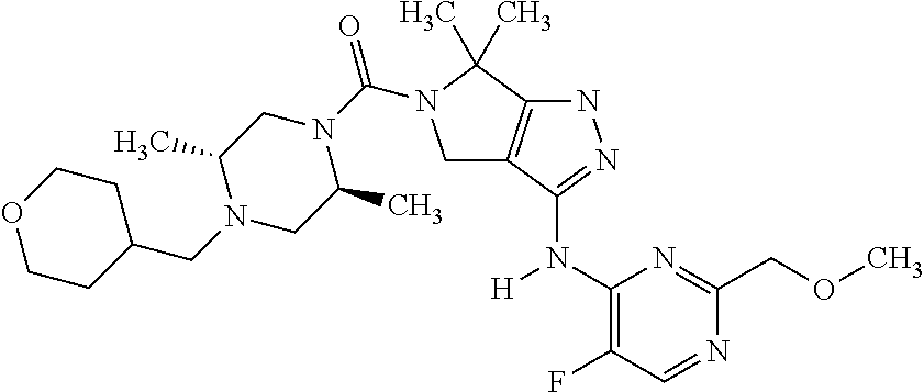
C1(N(C2=NNC3=C2CN(C(N2CC(C)N(CC4CCOCC4)CC2C)=O)C3(C)C)[H])=C(F)C=NC(COC)=N1
